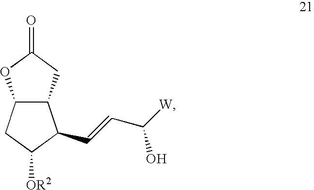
C12C(CC(=O)O1)C(C=CC([W])O)C([OR2])C2
